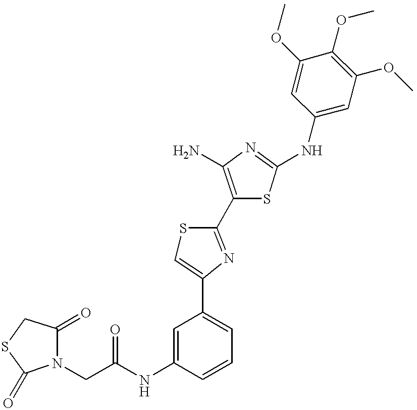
C(C(NC1=CC(C2=CSC(C3=C(N)N=C(NC4=CC(OC)=C(OC)C(OC)=C4)S3)=N2)=CC=C1)=O)N1C(=O)CSC1=O
